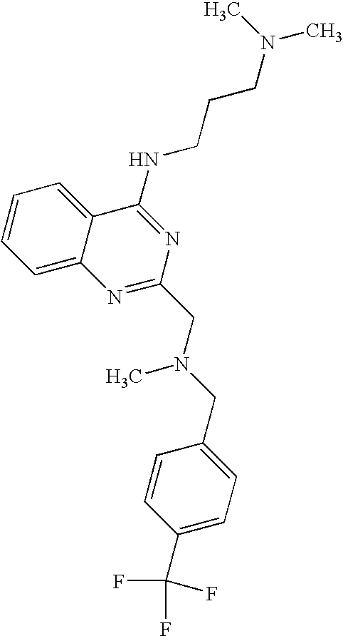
C1=C2C(=CC=C1)C(NCCCN(C)C)=NC(CN(CC1=CC=C(C(F)(F)F)C=C1)C)=N2
